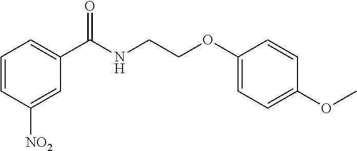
C1(C(NCCOC2=CC=C(OC)C=C2)=O)=CC=CC([NO2])=C1
